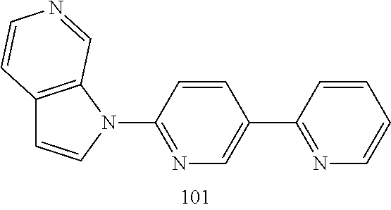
C12=C(N(C3=NC=C(C4=NC=CC=C4)C=C3)C=C1)C=NC=C2
